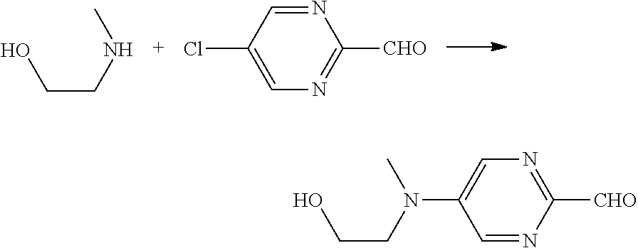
C(CNC)O.C1=C(Cl)C=NC([CHO])=N1.C1=NC([CHO])=NC=C1N(CCO)C
